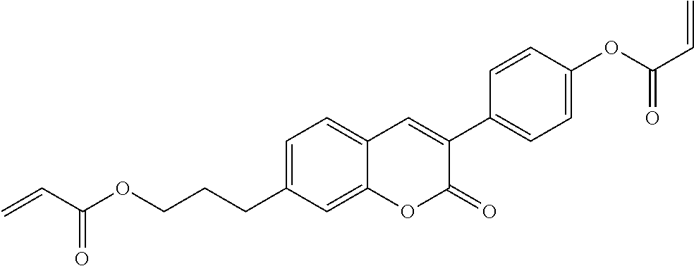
O(CCCC1=CC=C2C(=C1)OC(=O)C(C1=CC=C(OC(C=C)=O)C=C1)=C2)C(C=C)=O
